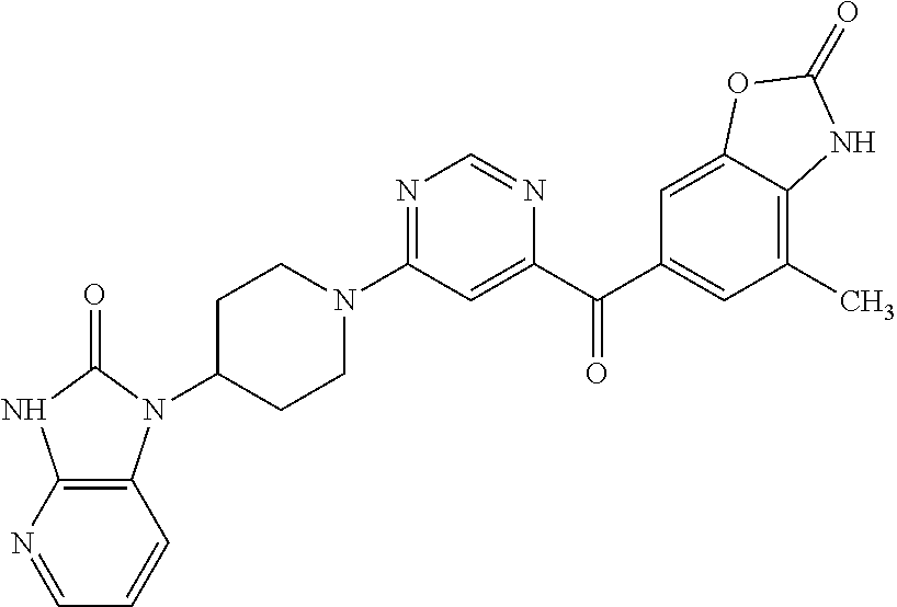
C1C(N2C3=C(NC2=O)N=CC=C3)CCN(C2=NC=NC(C(C3=CC(C)=C4C(=C3)OC(=O)N4)=O)=C2)C1
